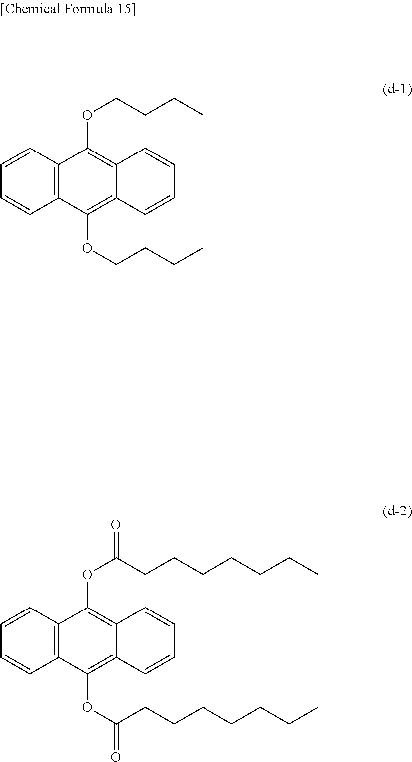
C12=C(C=CC=C1)C(OCCCC)=C1C(=C2OCCCC)C=CC=C1.C12=C(C=CC=C1)C(OC(CCCCCCC)=O)=C1C(=C2OC(CCCCCCC)=O)C=CC=C1
